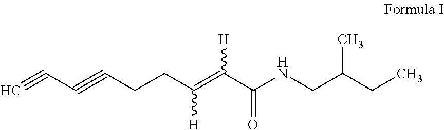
C#CC#CCCC(=C(C(NCC(CC)C)=O)[H])[H]
